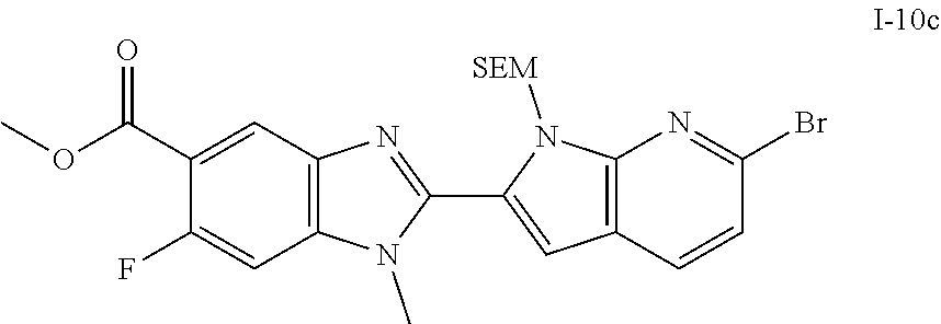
C1(C2=CC3=C(N2[SEM])N=C(Br)C=C3)=NC2=C(N1C)C=C(F)C(C(OC)=O)=C2
